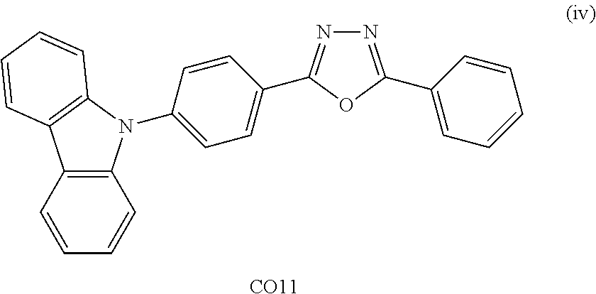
C1=CC=CC2=C1C1=C(N2C2=CC=C(C3=NN=C(C4=CC=CC=C4)O3)C=C2)C=CC=C1.[CO11]
